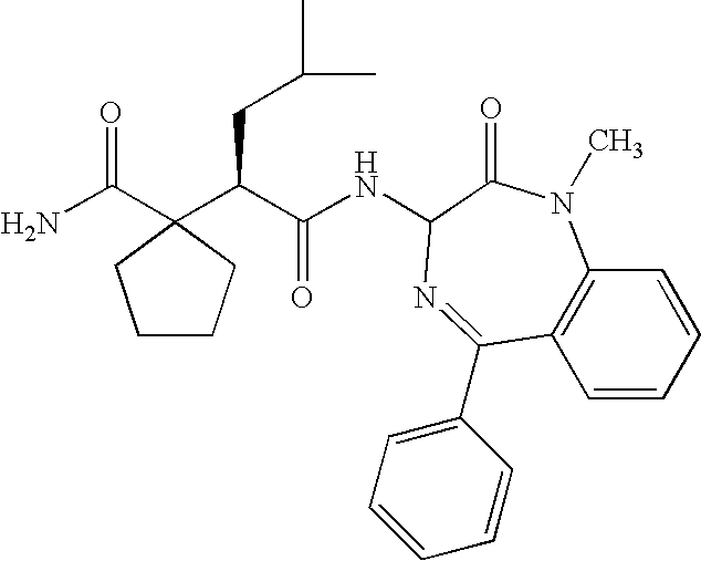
C12=C(C=CC=C1)C(C1=CC=CC=C1)=NC(NC(C(CC(C)C)C1(C(=O)N)CCCC1)=O)C(=O)N2C
